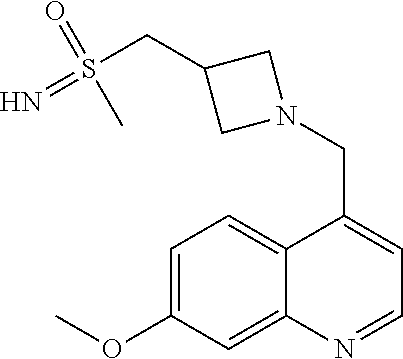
C1=C(OC)C=C2C(=C1)C(CN1CC(CS(=N)(=O)C)C1)=CC=N2
